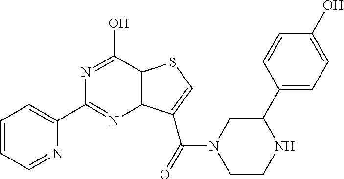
C1(C2=CC=CC=N2)=NC2=C(C(O)=N1)SC=C2C(=O)N1CCNC(C2=CC=C(O)C=C2)C1
